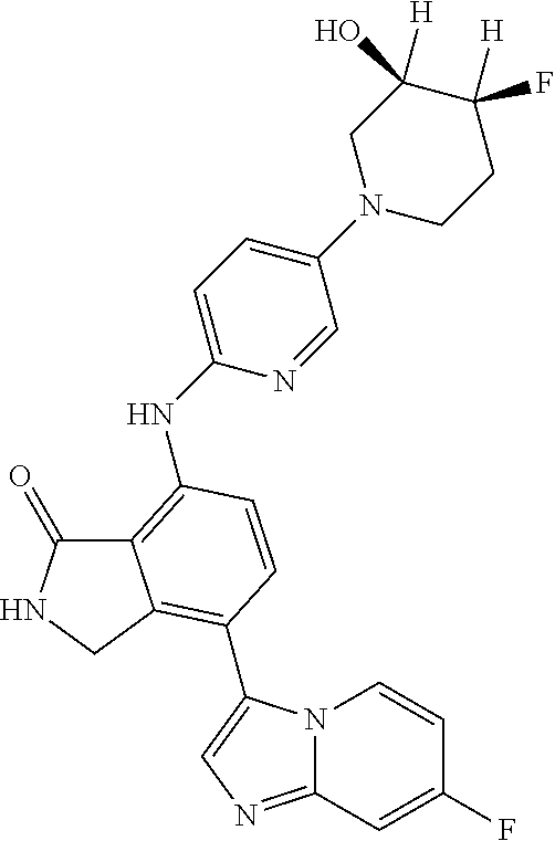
C12=C(NC3=CC=C(N4CCC(F)([H])C(O)([H])C4)C=N3)C=CC(C3=CN=C4N3C=CC(F)=C4)=C1CNC2=O
